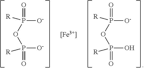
[O-]P(OP([O-])([R])=O)(=O)[R].[O-]P(OP(O)([R])=O)(=O)[R].[[Fe3+]]
